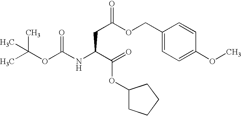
C1(COC(CC(NC(OC(C)(C)C)=O)C(=O)OC2CCCC2)=O)=CC=C(OC)C=C1
